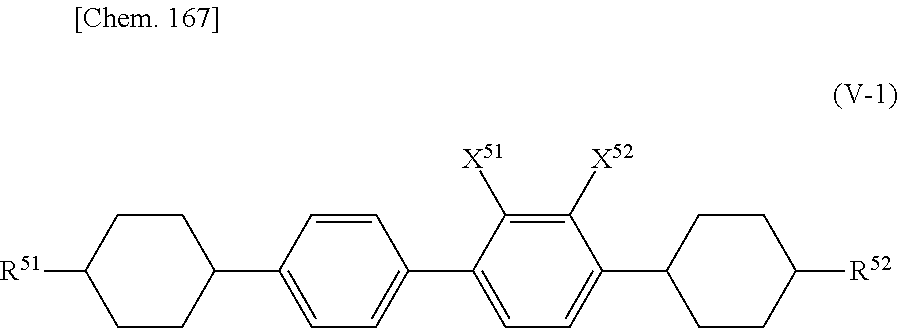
C1=C(C2CCC([R51])CC2)C=CC(C2=CC=C(C3CCC([R52])CC3)C([X52])=C2[X51])=C1
